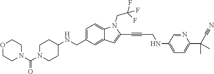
C1=C(CNC2CCN(C(N3CCOCC3)=O)CC2)C=C2C(=C1)N(CC(F)(F)F)C(C#CCNC1=CC=C(C(C#N)(C)C)N=C1)=C2
